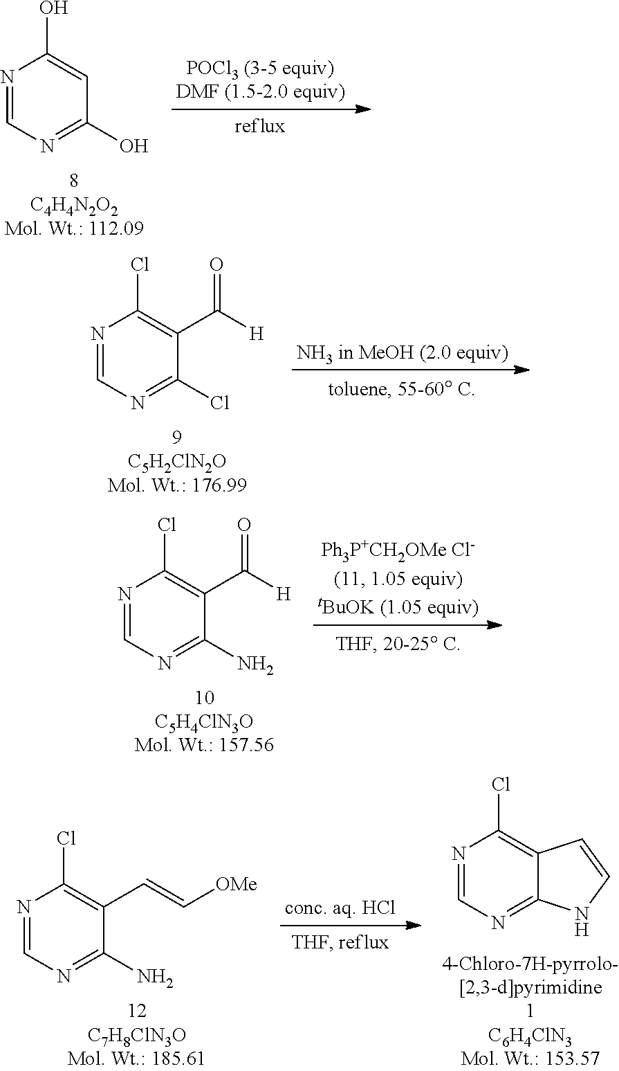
N1=CN=C(O)C=C1O.N1=CN=C(Cl)C(C([H])=O)=C1Cl.N1=CN=C(N)C(C([H])=O)=C1Cl.N1=CN=C(N)C(C=C[OMe])=C1Cl.N1=CN=C2C(=C1Cl)C=CN2
